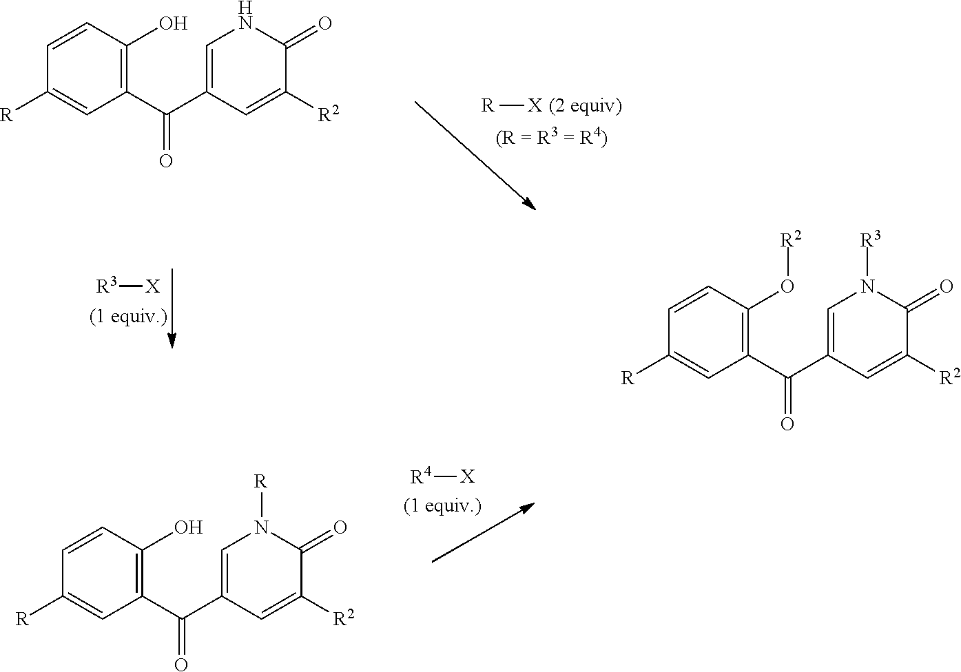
C1=CC(O)=C(C(C2=CNC(=O)C([R2])=C2)=O)C=C1[R].[R3][X].[R][X].C1=CC(O[R2])=C(C(C2=CN([R3])C(=O)C([R2])=C2)=O)C=C1[R].C1=CC(O)=C(C(C2=CN([R])C(=O)C([R2])=C2)=O)C=C1[R].[R4][X]
